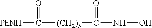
[PhNH]C([(CH2)5]C(NO)=O)=O
